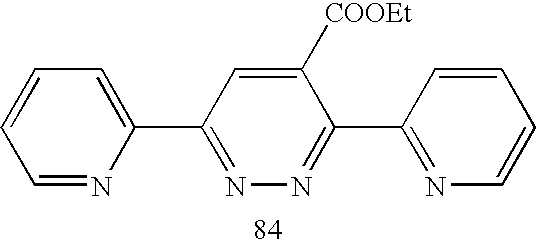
C1(C2=CC=CC=N2)=NN=C(C2=NC=CC=C2)C([COOEt])=C1
